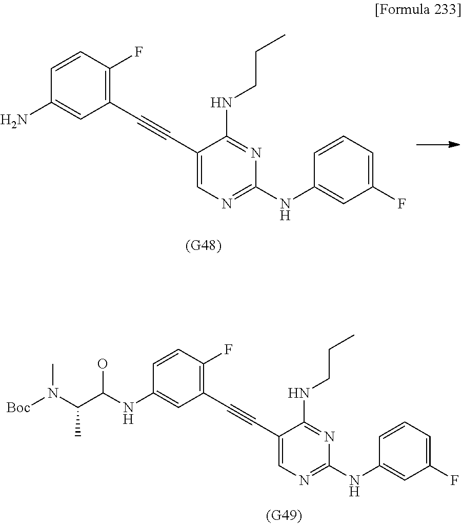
C1=CC(NC(O)C(N(C)[Boc])C)=CC(C#CC2=CN=C(NC3=CC(F)=CC=C3)N=C2NCCC)=C1F.C1=CC(N)=CC(C#CC2=CN=C(NC3=CC(F)=CC=C3)N=C2NCCC)=C1F
